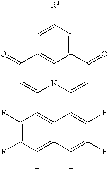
C12=CC([R1])=CC3=C1N1C(=CC3=O)C3=C4C(=C(F)C(F)=C(F)C4=C(F)C(F)=C3F)C1=CC2=O
